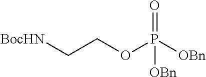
[BocHN]CCOP(=O)([OBn])[OBn]
